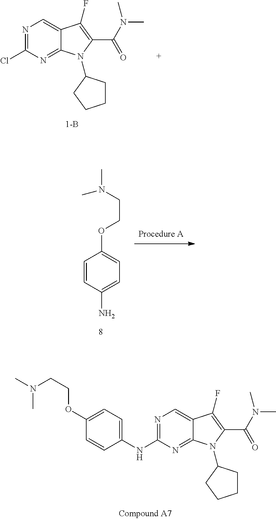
N1=C(Cl)N=C2C(=C1)C(F)=C(C(N(C)C)=O)N2C1CCCC1.C1=C(NC2=NC=C3C(=N2)N(C2CCCC2)C(C(N(C)C)=O)=C3F)C=CC(OCCN(C)C)=C1.C1=C(N)C=CC(OCCN(C)C)=C1
